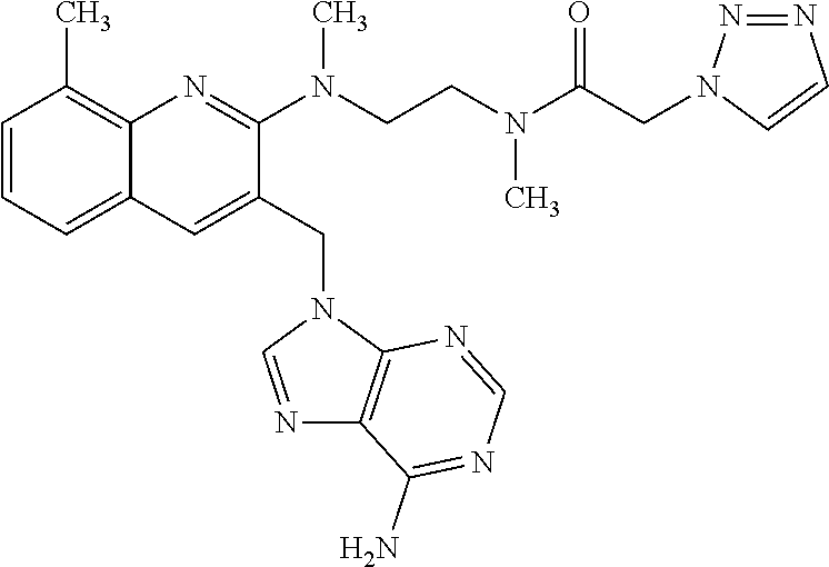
C1=CC=C2C(=C1C)N=C(N(CCN(C(CN1N=NC=C1)=O)C)C)C(CN1C=NC3=C1N=CN=C3N)=C2
